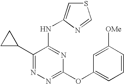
N1=C(C2CC2)C(NC2=CSC=N2)=NC(OC2=CC=CC([OMe])=C2)=N1
